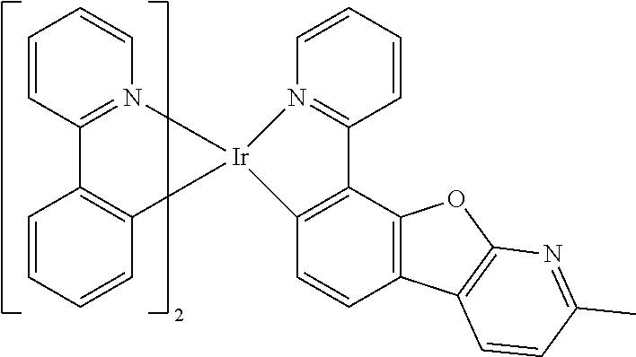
C1=CC2=N(C=C1)[Ir]1(C3=C2C=CC=C3)N2=C(C=CC=C2)C2=C1C=CC1=C2OC2=C1C=CC(C)=N2
